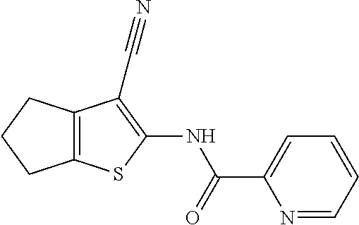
C12=C(SC(NC(C3=CC=CC=N3)=O)=C1C#N)CCC2
